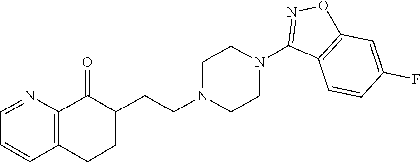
C1=NC2=C(C=C1)CCC(CCN1CCN(C3=NOC4=C3C=CC(F)=C4)CC1)C2=O
